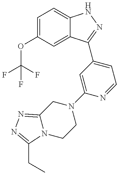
C1(OC(F)(F)F)=CC=C2C(=C1)C(C1=CC=NC(N3CC4=NN=C(CC)N4CC3)=C1)=NN2
